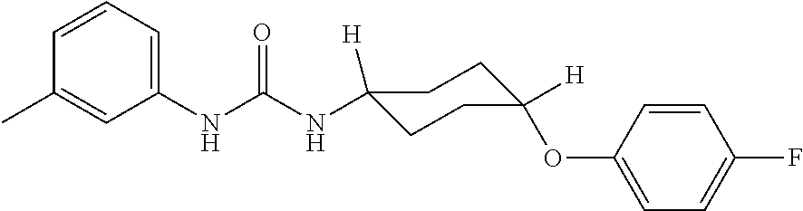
N(C(NC1=CC=CC(C)=C1)=O)C1([H])CCC(OC2=CC=C(F)C=C2)([H])CC1
